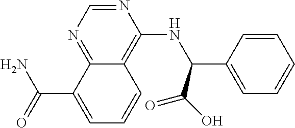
C(C1=CC=CC2=C(NC(C3=CC=CC=C3)C(O)=O)N=CN=C12)(N)=O
